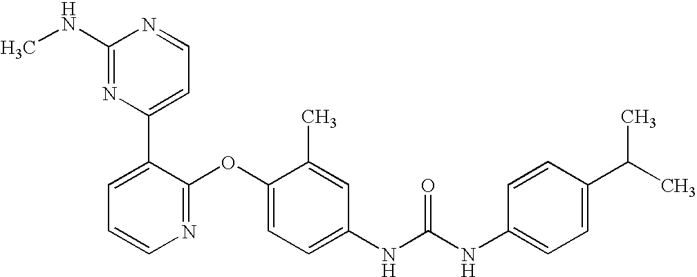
CNC1=NC(C2=CC=CN=C2OC2=CC=C(NC(NC3=CC=C(C(C)C)C=C3)=O)C=C2C)=CC=N1
